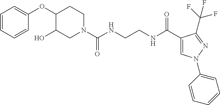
C1(OC2=CC=CC=C2)C(O)CN(C(NCCNC(C2=CN(C3=CC=CC=C3)N=C2C(F)(F)F)=O)=O)CC1
